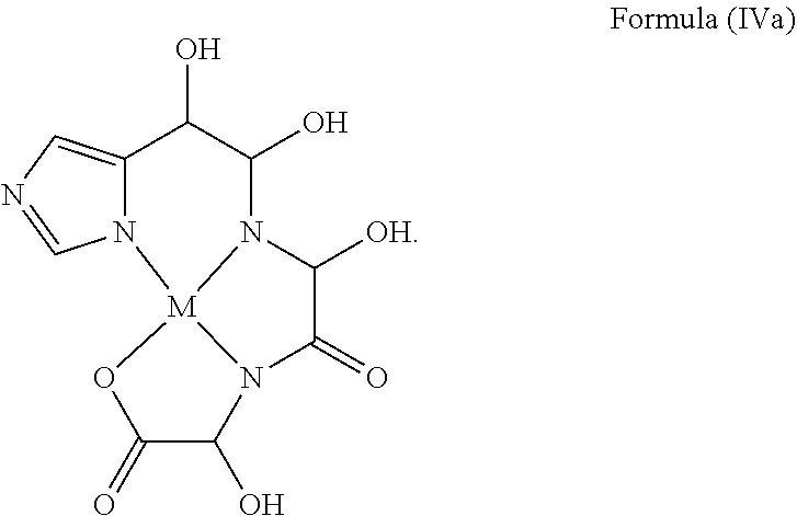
C1=NC=C2N1[M]13OC(=O)C(O)N1C(=O)C([OH])N3C(O)C2O
